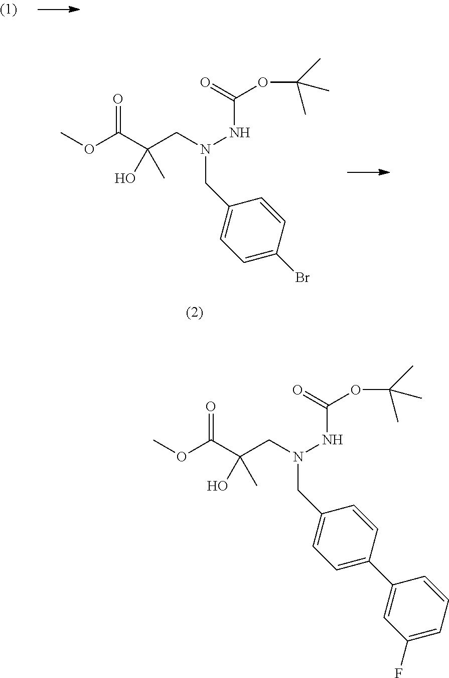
C(CN(NC(=O)OC(C)(C)C)CC1=CC=C(C2=CC(F)=CC=C2)C=C1)(C(OC)=O)(O)C.C(CN(NC(=O)OC(C)(C)C)CC1=CC=C(Br)C=C1)(C(OC)=O)(O)C
